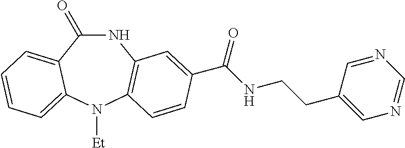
N1C(=O)C2=CC=CC=C2N([Et])C2=C1C=C(C(NCCC1=CN=CN=C1)=O)C=C2
